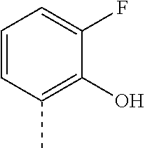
C1=CC(C)=C(O)C(F)=C1
